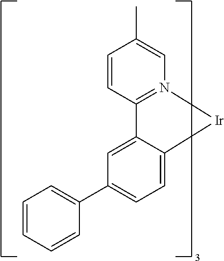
C1=CC=CC(C2=CC=C3C(=C2)C2=N(C=C(C)C=C2)[Ir]3)=C1
